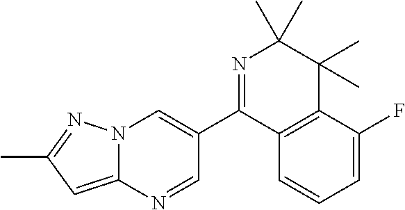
N12C(=CC(C)=N1)N=CC(C1=NC(C)(C)C(C)(C)C3=C1C=CC=C3F)=C2
